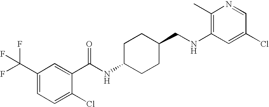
C1(NCC2CCC(NC(=O)C3=CC(C(F)(F)F)=CC=C3Cl)CC2)=C(C)N=CC(Cl)=C1
